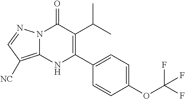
N12C(=C([NC])C=N1)NC(C1=CC=C(OC(F)(F)F)C=C1)=C(C(C)C)C2=O
